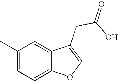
C1(C)=CC=C2C(=C1)C(CC(O)=O)=CO2
